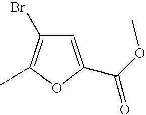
BrC1=C(C)OC(C(OC)=O)=C1
